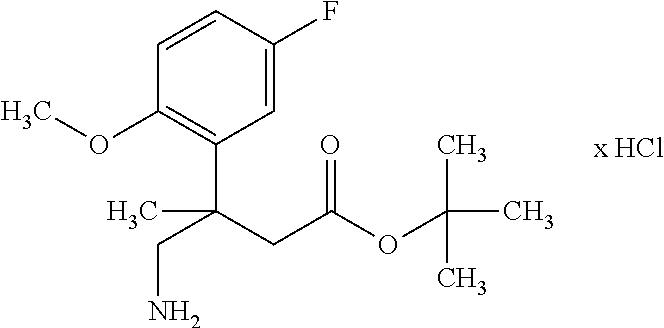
C1=CC(F)=CC(C(CC(OC(C)(C)C)=O)(CN)C)=C1OC
